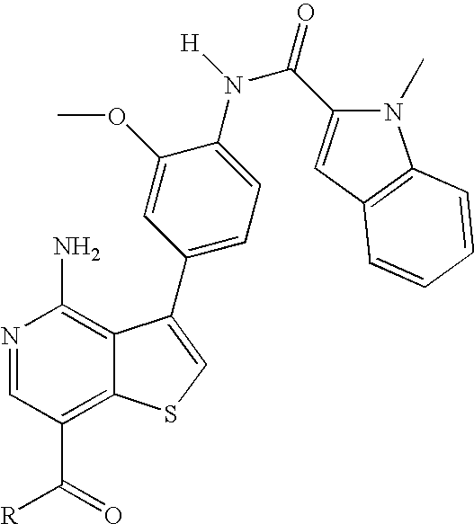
N1=CC(C(=O)[R])=C2C(=C1N)C(C1=CC=C(N([H])C(C3=CC4=C(N3C)C=CC=C4)=O)C(OC)=C1)=CS2
